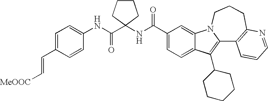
C12=CC=C(C(NC3(C(NC4=CC=C(C=C[MeOOC])C=C4)=O)CCCC3)=O)C=C1N1C(=C2C2CCCCC2)C2=C(CCC1)N=CC=C2
